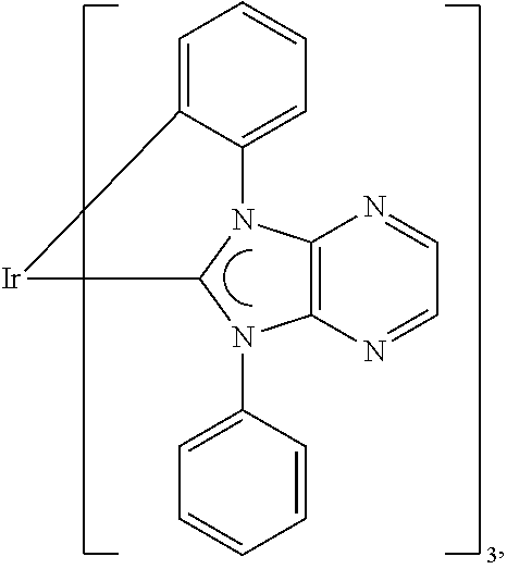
C12=C(N=CC=N1)N(C1=CC=CC=C1)C1N2C2=CC=CC=C2[Ir]1
